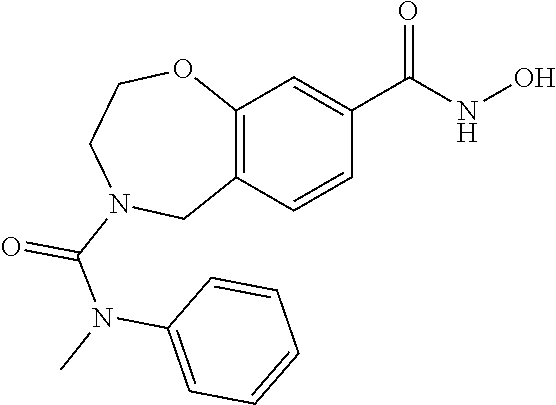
C12=C(C=CC(C(NO)=O)=C1)CN(C(=O)N(C1=CC=CC=C1)C)CCO2
